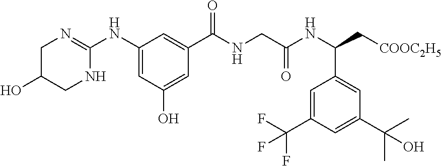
C1C(O)CNC(NC2=CC(O)=CC(C(NCC(=O)NC(C3=CC(C(C)(C)O)=CC(C(F)(F)F)=C3)C[COOC2H5])=O)=C2)=N1
